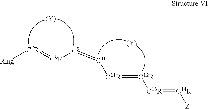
[(Y)].[(Y)].[Ring][C7R]=[C8R][C9]=[C10][C11R]=[C12R][C13R]=[C14R][Z]
